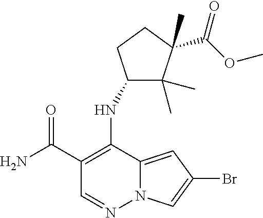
C1(C(N)=O)=C(NC2C(C)(C)C(C(OC)=O)(C)CC2)C2=CC(Br)=CN2N=C1
